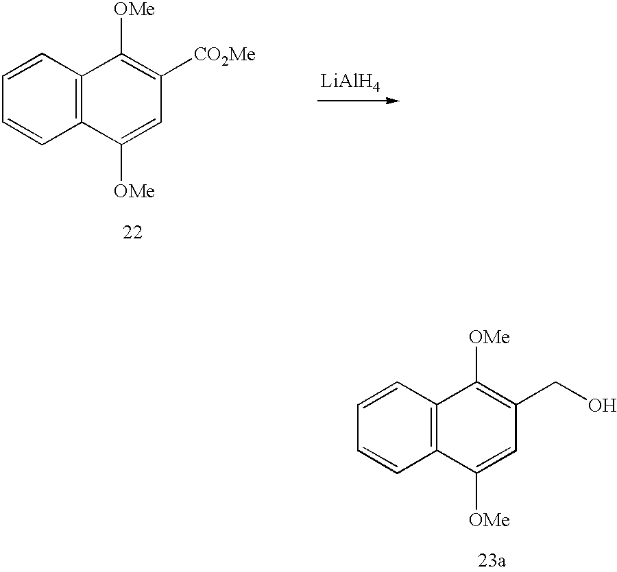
C1=CC=CC2=C1C([OMe])=C(CO)C=C2[OMe].C1=CC=CC2=C1C([OMe])=C([CO2Me])C=C2[OMe].[LiAlH4]
